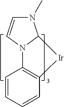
C12=C(C=CC=C1)[Ir]C1N2C=CN1C
